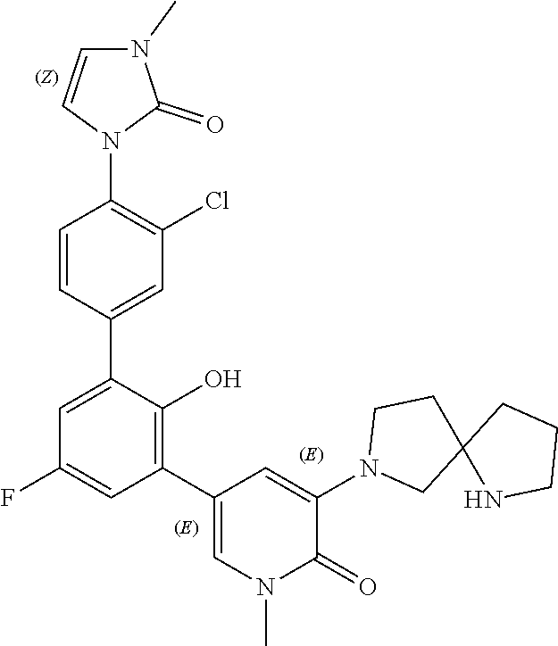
C1=CN(C2=C(Cl)C=C(C3=CC(F)=CC(C4=CN(C)C(=O)C(N5CC6(CC5)NCCC6)=C4)=C3O)C=C2)C(=O)N1C
